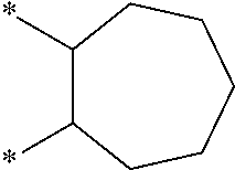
C1(*)C(*)CCCCC1
